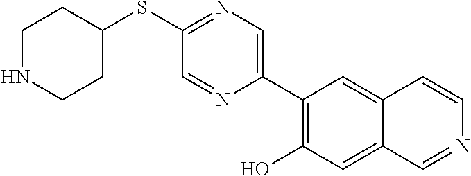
S(C1=NC=C(C2=C(O)C=C3C(=C2)C=CN=C3)N=C1)C1CCNCC1
